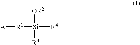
[A][R1][Si]([R4])([OR2])[R4]
